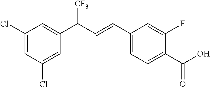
C1(Cl)=CC(Cl)=CC(C(C=CC2=CC=C(C(=O)O)C(F)=C2)[CF3])=C1
